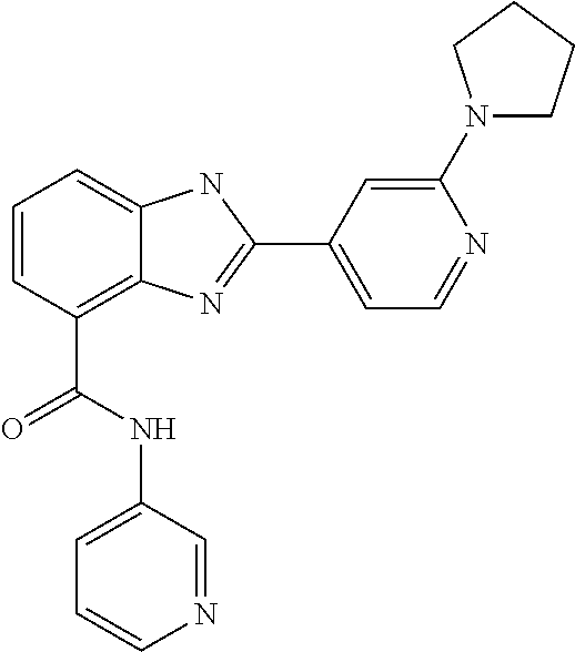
C1=CC(C(NC2=CC=CN=C2)=O)=C2C(=C1)NC(C1=CC=NC(N3CCCC3)=C1)=N2
